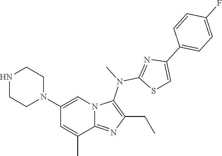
N1(C2=CN3C(=NC(CC)=C3N(C)C3=NC(C4=CC=C(F)C=C4)=CS3)C(C)=C2)CCNCC1
